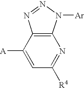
C1=C([A])C2=C(N=C1[R4])N([Ar])N=N2
